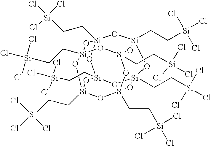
C([Si]12O[Si]3(CC[Si](Cl)(Cl)Cl)O[Si]4(CC[Si](Cl)(Cl)Cl)O[Si](CC[Si](Cl)(Cl)Cl)(O1)O[Si]1(CC[Si](Cl)(Cl)Cl)O[Si](CC[Si](Cl)(Cl)Cl)(O[Si](CC[Si](Cl)(Cl)Cl)(O[Si](CC[Si](Cl)(Cl)Cl)(O1)O2)O3)O4)C[Si](Cl)(Cl)Cl
